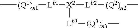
C[(Q1)n1][Lb1][X2]([Lb3][(Q3)n3]C)[Lb2][(Q2)n2]C
